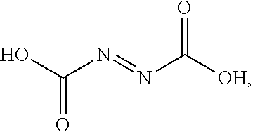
OC(N=NC([OH])=O)=O
